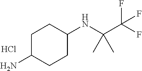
N(C(C)(C(F)(F)F)C)C1CCC(N)CC1.Cl
